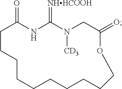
C1CCCCCCCCCOC(=O)CN([CD3])C(=[NHHCOOH])NC1=O
